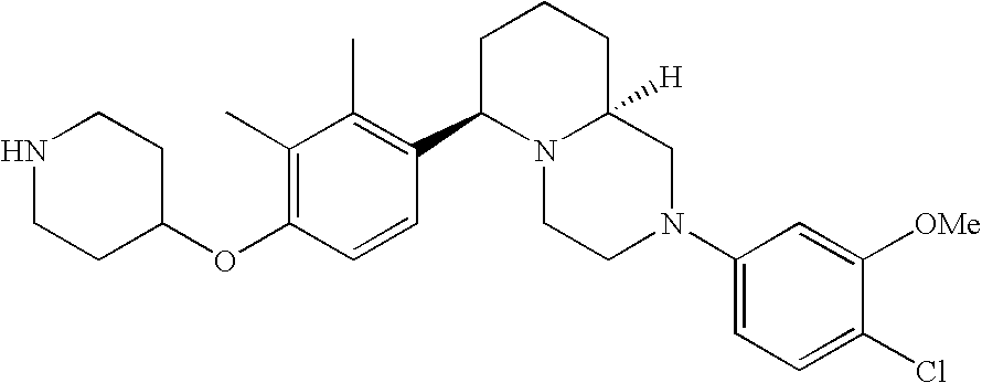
C1(C)=C(OC2CCNCC2)C=CC(C2N3C([H])(CCC2)CN(C2=CC=C(Cl)C([OMe])=C2)CC3)=C1C
